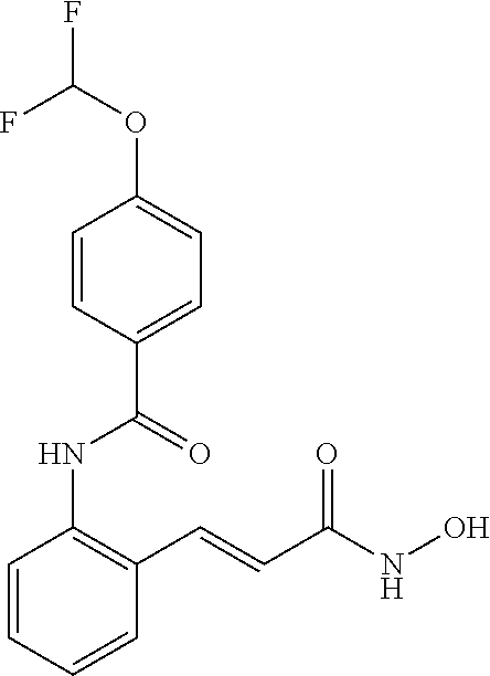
C1=CC=CC(C=CC(NO)=O)=C1NC(C1=CC=C(OC(F)F)C=C1)=O
